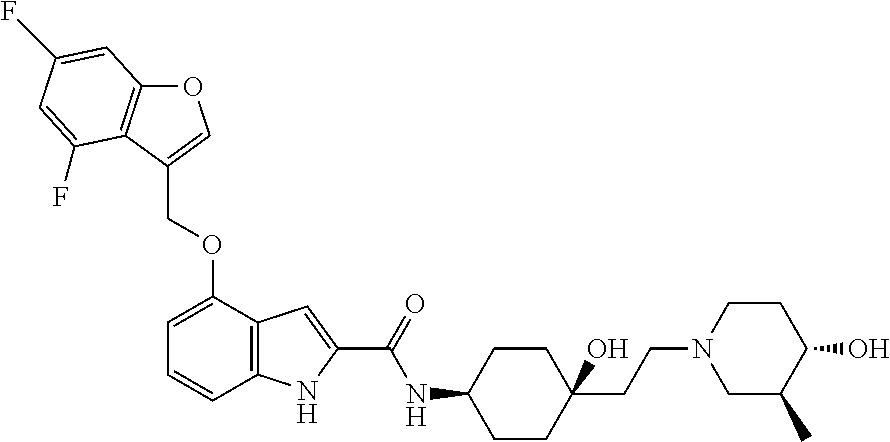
O1C2=C(C(COC3=CC=CC4=C3C=C(C(=O)NC3CCC(CCN5CC(C)C(O)CC5)(O)CC3)N4)=C1)C(F)=CC(F)=C2
